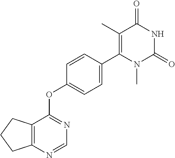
C12=C(N=CN=C1OC1=CC=C(C3=C(C)C(=O)NC(=O)N3C)C=C1)CCC2
